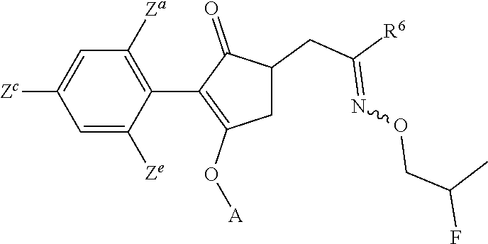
C1=C([Ze])C(C2=C(O[A])CC(CC([R6])=NOCC(F)C)C2=O)=C([Za])C=C1[Zc]
